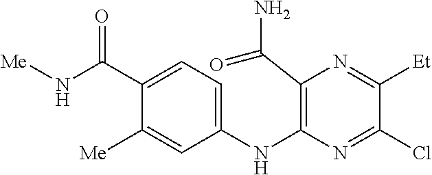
C1(NC2=C(C(N)=O)N=C([Et])C(Cl)=N2)=CC=C(C(N[Me])=O)C([Me])=C1
